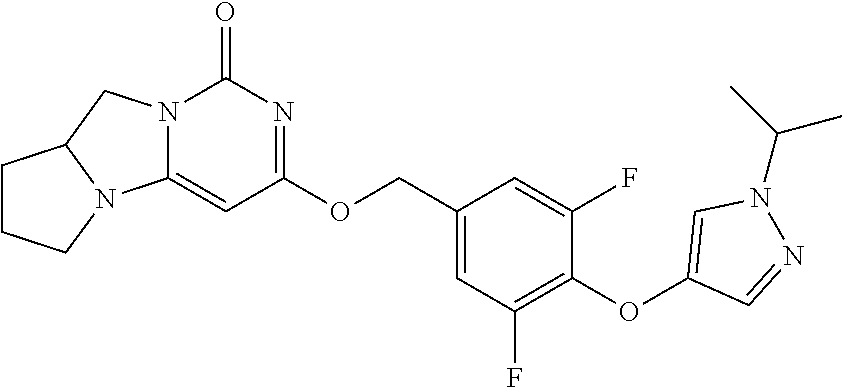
O(C1=C(F)C=C(COC2=NC(=O)N3C(=C2)N2C(C3)CCC2)C=C1F)C1=CN(C(C)C)N=C1
